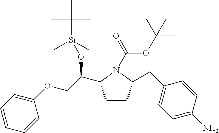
C1CC(CC2=CC=C(N)C=C2)N(C(=O)OC(C)(C)C)C1C(COC1=CC=CC=C1)O[Si](C)(C)C(C)(C)C
